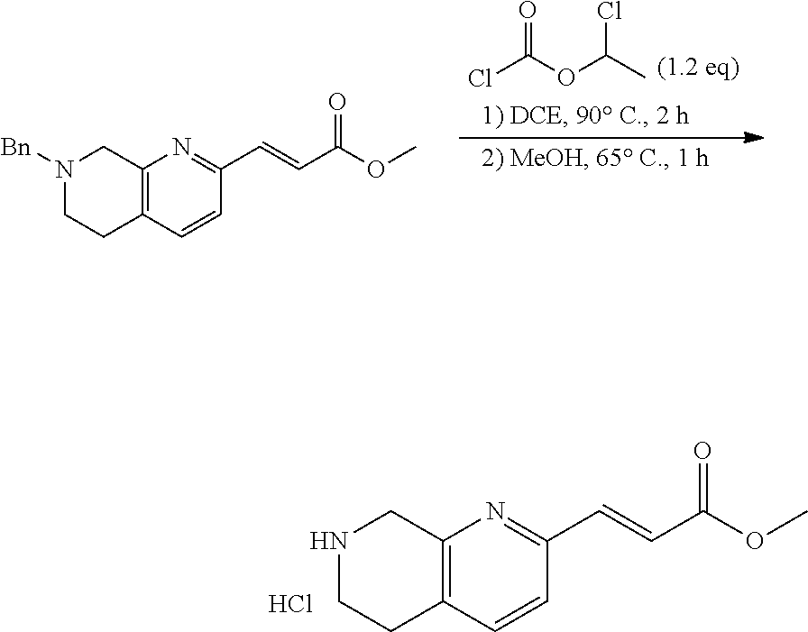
C12=C(C=CC(C=CC(OC)=O)=N1)CCN([Bn])C2.ClC(OC(C)Cl)=O.C12=C(C=CC(C=CC(OC)=O)=N1)CCNC2.Cl
